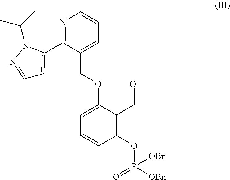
C1(OP(=O)([OBn])[OBn])=C(C=O)C(OCC2=CC=CN=C2C2=CC=NN2C(C)C)=CC=C1
